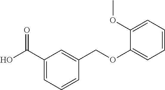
OC(C1=CC=CC(COC2=CC=CC=C2OC)=C1)=O
